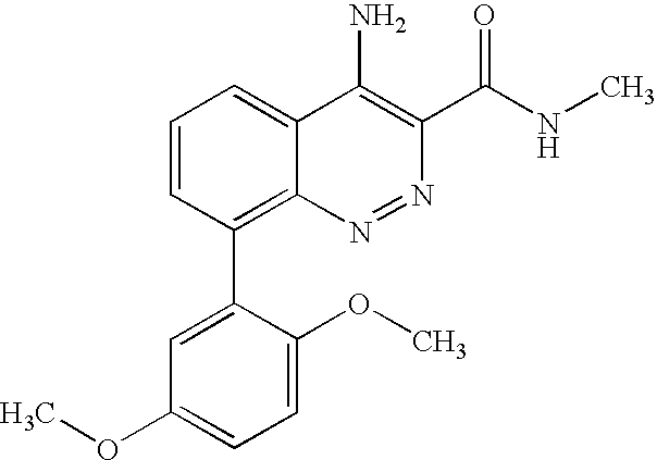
C1=CC(C2=CC(OC)=CC=C2OC)=C2C(=C1)C(N)=C(C(NC)=O)N=N2
